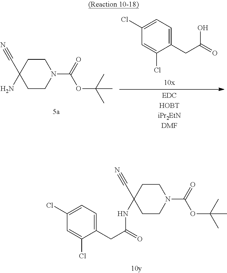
C1CC(C#N)(NC(CC2=CC=C(Cl)C=C2Cl)=O)CCN1C(=O)OC(C)(C)C.C1(Cl)=CC=C(CC(=O)O)C(Cl)=C1.C1CC(C#N)(N)CCN1C(=O)OC(C)(C)C
